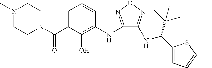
C1=C(C(=O)N2CCN(C)CC2)C(O)=C(NC2=NON=C2NC(C2=CC=C(C)S2)C(C)(C)C)C=C1
